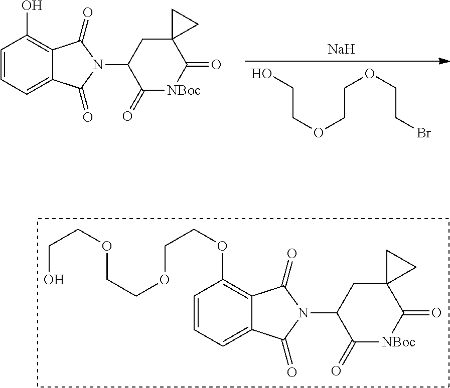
C1=CC=C2C(=C1OCCOCCOCCO)C(=O)N(C1C(=O)[NBoc]C(=O)C3(C1)CC3)C2=O.C1=CC=C2C(=C1O)C(=O)N(C1C(=O)[NBoc]C(=O)C3(C1)CC3)C2=O.OCCOCCOCCBr.[Na]
